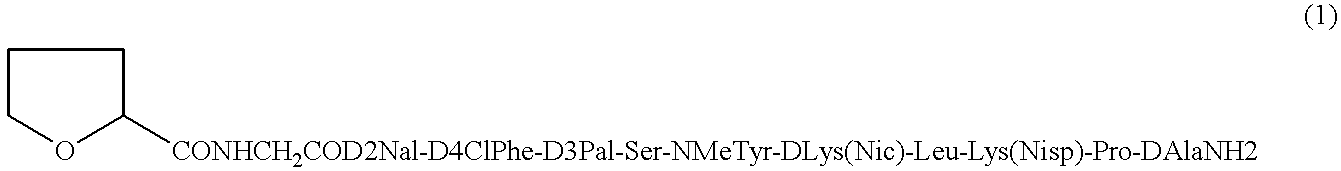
[CONHCH2COD2Nal-D4ClPhe-D3Pal-Ser-NMeTyr-DLys(Nic)-Leu-Lys(Nisp)-Pro-DAlaNH2]C1OCCC1
